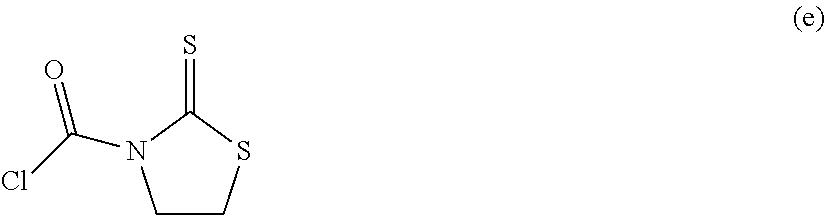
C1CSC(=S)N1C(Cl)=O
